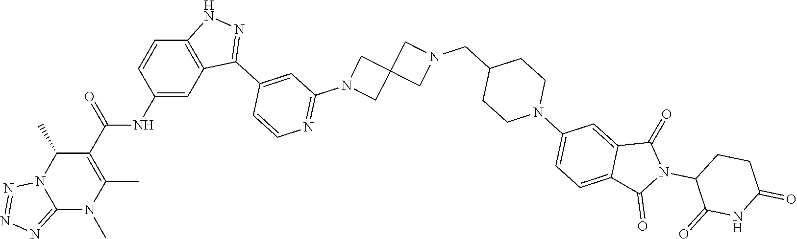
C12=NN=NN1C(C)C(C(=O)NC1=CC3=C(C=C1)NN=C3C1=CC(N3CC4(C3)CN(CC3CCN(C5=CC=C6C(=C5)C(=O)N(C5C(=O)NC(=O)CC5)C6=O)CC3)C4)=NC=C1)=C(C)N2C
